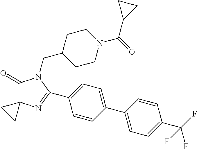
C1(=O)C2(N=C(C3=CC=C(C4=CC=C(C(F)(F)F)C=C4)C=C3)N1CC1CCN(C(=O)C3CC3)CC1)CC2
